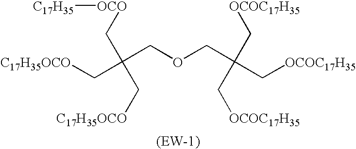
[C17H35OCO]CC(COCC(C[OCOC17H35])(C[OCOC17H35])C[OCOC17H35])(C[OCO][C17H35])C[C17H35OCO]
